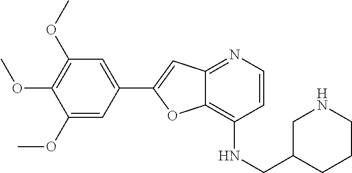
C1(OC)=CC(C2=CC3=NC=CC(NCC4CCCNC4)=C3O2)=CC(OC)=C1OC
